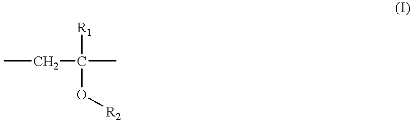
CCC(C)([R1])O[R2]
